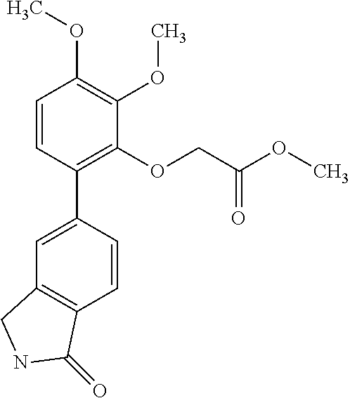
C1=C(C2=C(OCC(OC)=O)C(OC)=C(OC)C=C2)C=CC2=C1CNC2=O
